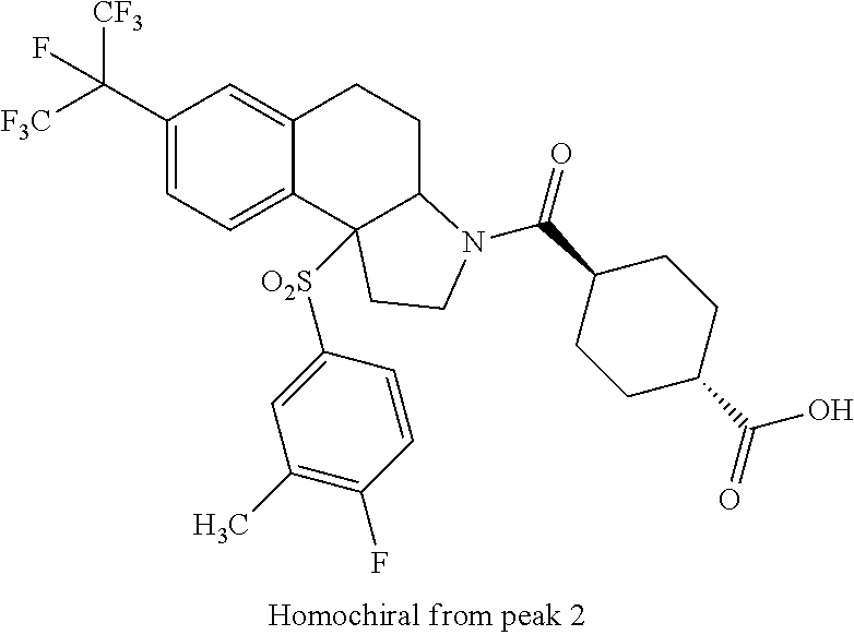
C(C1=CC=C2C(=C1)CCC1C2([O2S]C2=CC(C)=C(F)C=C2)CCN1C(=O)C1CCC(C(O)=O)CC1)([F3C])([CF3])F
